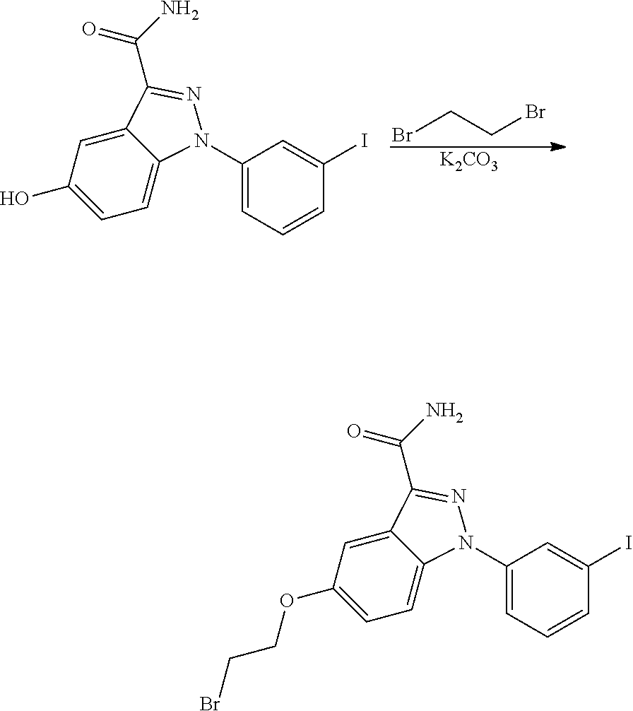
BrCCBr.[K2CO3].C12=CC(O)=CC=C1N(C1=CC=CC(I)=C1)N=C2C(N)=O.C12=CC(OCCBr)=CC=C1N(C1=CC=CC(I)=C1)N=C2C(N)=O
